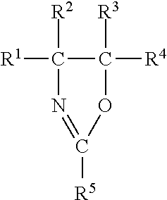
C1([R1])([R2])C([R4])([R3])OC([R5])=N1
